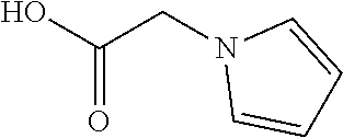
C1=CC=CN1CC(=O)O
